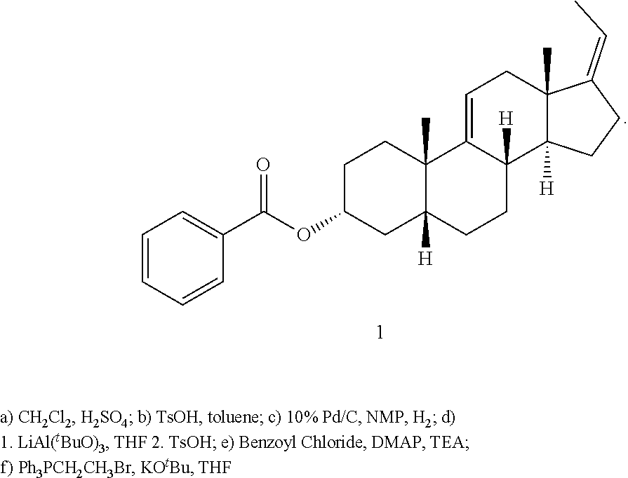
C1C(OC(C2=CC=CC=C2)=O)CC2([H])C(C)(C1)C1=CCC3(C)C([H])(C1([H])CC2)CCC3=CC
